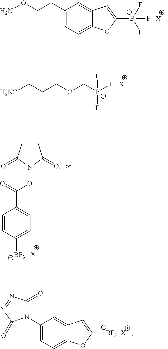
C1(N2C(=O)N=NC2=O)=CC=C2C(=C1)C=C([BF3])O2.[X].[X].NOCCC1=CC=C2C(=C1)C=C([B-](F)(F)F)O2.[X].[H2NO]CCCOC[B-](F)(F)F.[X].C1CC(=O)N(OC(C2=CC=C([BF3])C=C2)=O)C1=O
